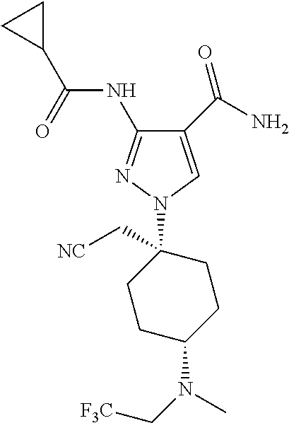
C1(C(N)=O)=CN(C2(C[NC])CCC(N(C[F3C])C)CC2)N=C1NC(C1CC1)=O
